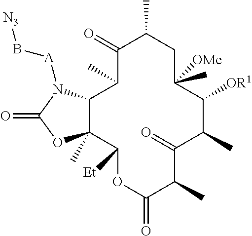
C1(=O)C(C)C2C(C)(C([Et])OC(=O)C(C)C(=O)C(C)C([OR1])C(C)([OMe])CC1C)OC(=O)N2[A]B[N3]
